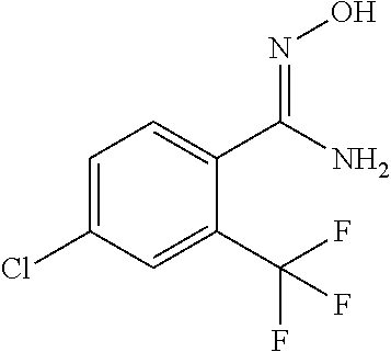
C1=C(C(F)(F)F)C(C(=NO)N)=CC=C1Cl
